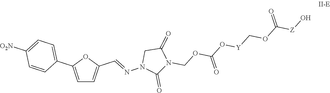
C1=C(C2=CC=C([O2N])C=C2)OC(C=NN2C(=O)N(COC(O[Y]COC([Z]O)=O)=O)C(=O)C2)=C1
